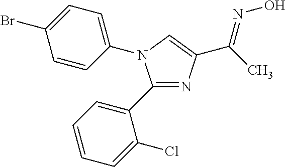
C1(C2=CC=CC=C2Cl)=NC(C(C)=NO)=CN1C1=CC=C(Br)C=C1
